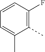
C1=CC(F)=C(C)C(C)=C1
